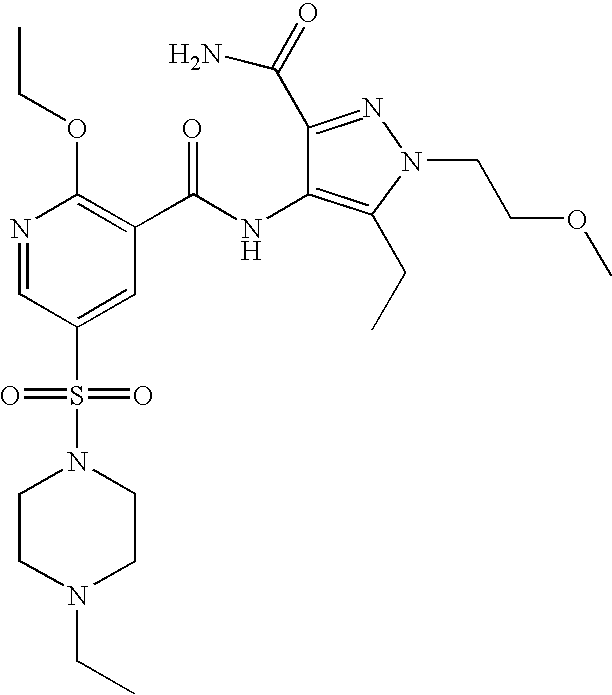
CCOC1=C(C(NC2=C(CC)N(CCOC)N=C2C(=O)N)=O)C=C(S(=O)(=O)N2CCN(CC)CC2)C=N1
